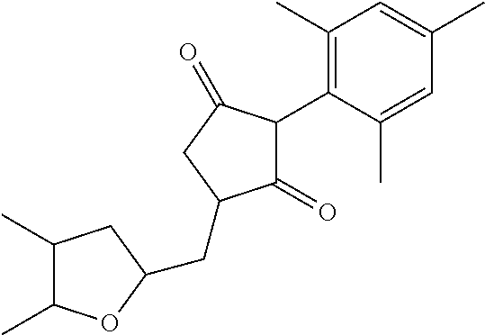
C1(=O)C(C2=C(C)C=C(C)C=C2C)C(=O)CC1CC1OC(C)C(C)C1
